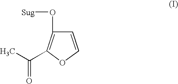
C1=COC(C(C)=O)=C1O[Sug]
